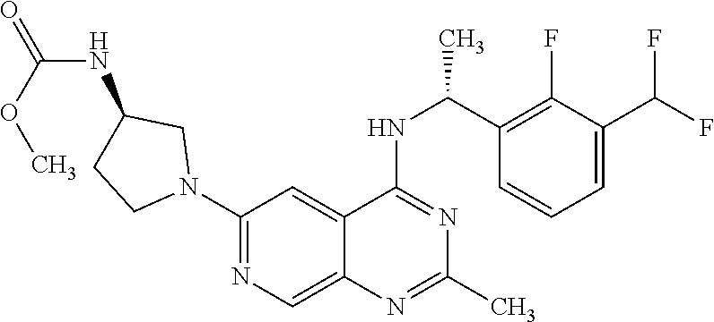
C1(N2CC(NC(=O)OC)CC2)=NC=C2C(=C1)C(NC(C1=C(F)C(C(F)F)=CC=C1)C)=NC(C)=N2
